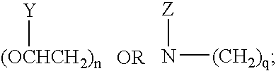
[(OCHCH2)n][Y].[Z]N[(CH2)q]
